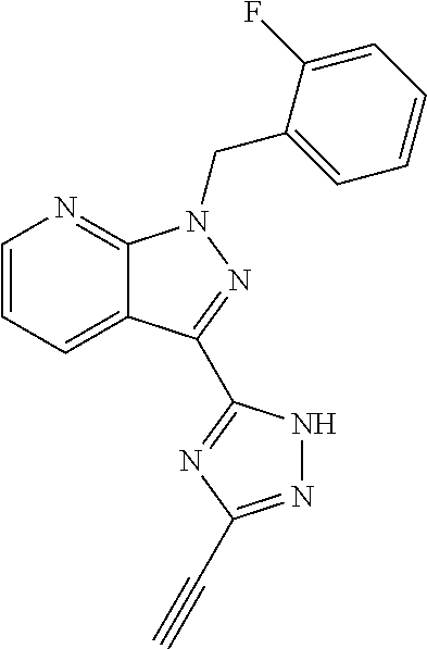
C12=CC=CN=C1N(CC1=CC=CC=C1F)N=C2C1=NC(C#C)=NN1
